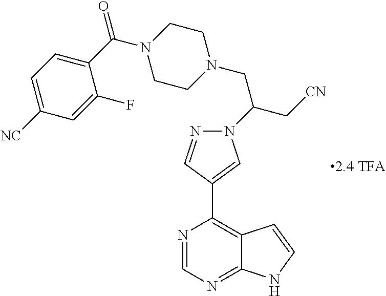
N1=CN=C2C(=C1C1=CN(C(C[CN])CN3CCN(C(C4=CC=C([NC])C=C4F)=O)CC3)N=C1)C=CN2
